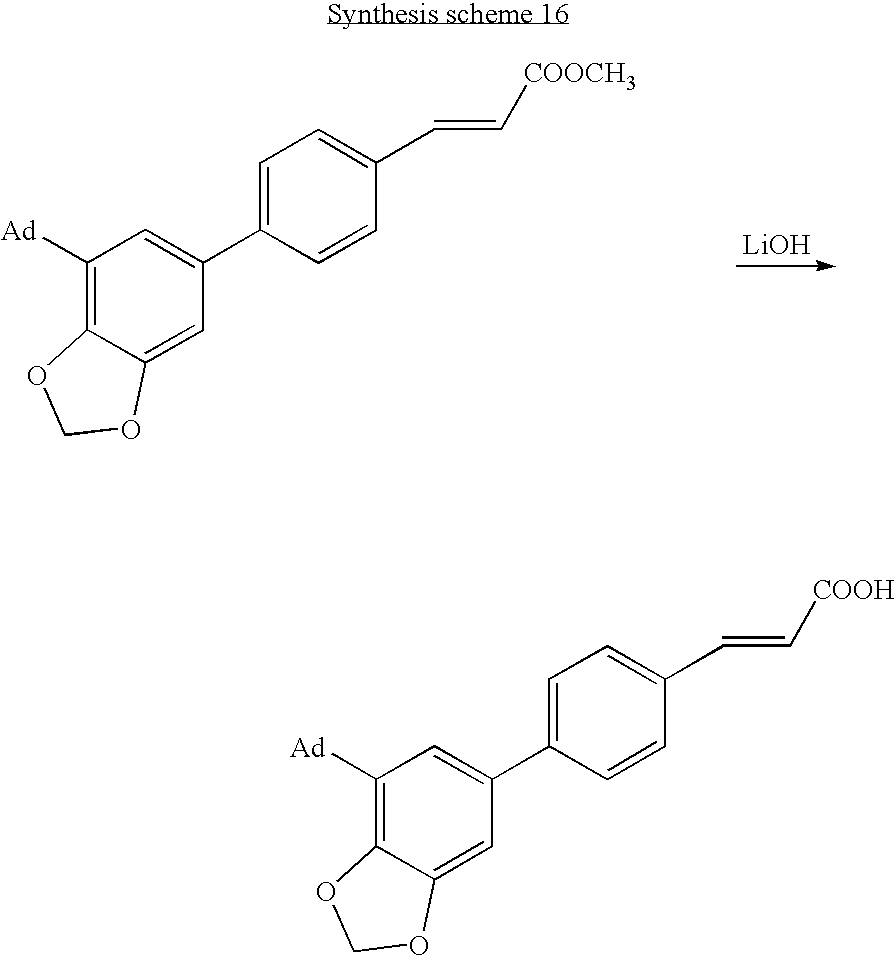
[LiOH].C1([Ad])=C2C(=CC(C3=CC=C(C=C[COOCH3])C=C3)=C1)OCO2.C1([Ad])=C2C(=CC(C3=CC=C(C=C[COOH])C=C3)=C1)OCO2
